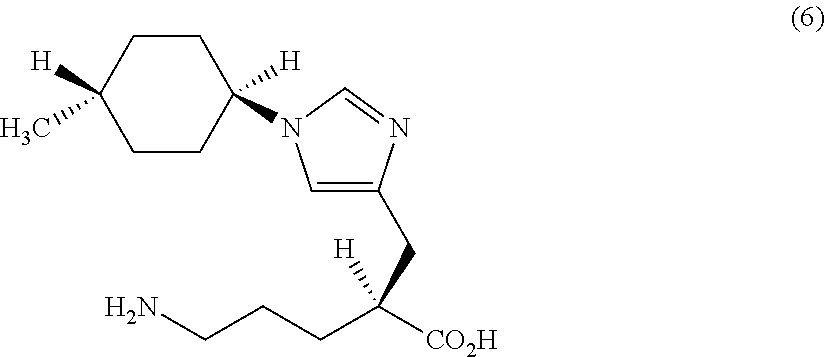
C1CC([H])(N2C=C(CC(CCCN)([CO2H])[H])N=C2)CCC1([H])C
